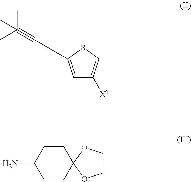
C1CC(N)CCC12OCCO2.C1=C(CC#C(C)(C)C)SC=C1[X1]
